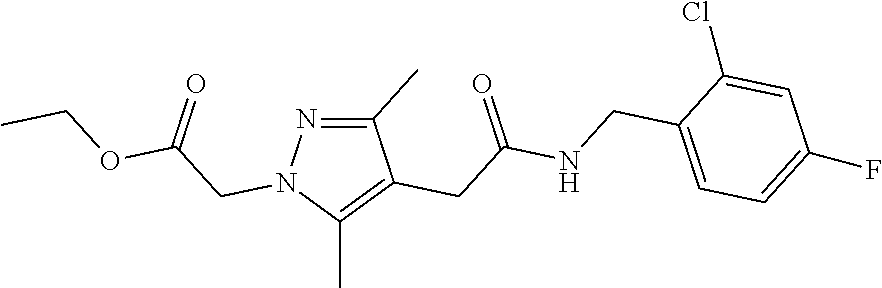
C1(C)=NN(CC(=O)OCC)C(C)=C1CC(=O)NCC1=CC=C(F)C=C1Cl
